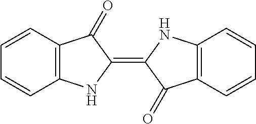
C1=CC2=C(C=C1)NC(=C1C(=O)C3=C(N1)C=CC=C3)C2=O
